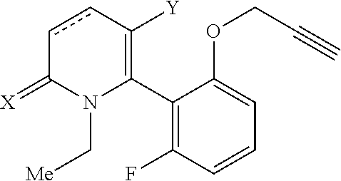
C1(C2=C([Y])ccC(=[X])N2C[Me])=C(F)C=CC=C1OCC#C
